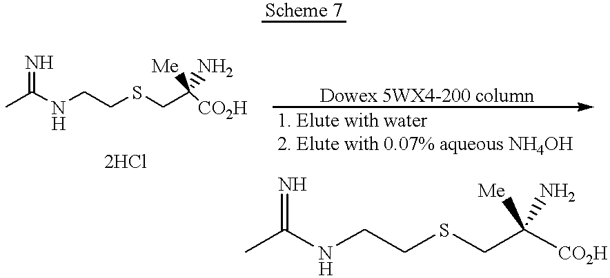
C(SCCNC(C)=N)C([CO2H])([Me])N.C(SCCNC(C)=N)C([CO2H])([Me])N
